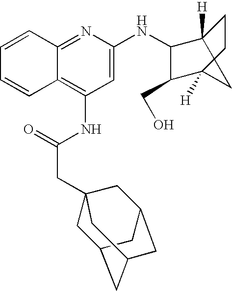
C12=NC(NC3C4([H])CCC([H])(C3CO)C4)=CC(NC(CC34CC5CC(CC(C3)C5)C4)=O)=C1C=CC=C2
